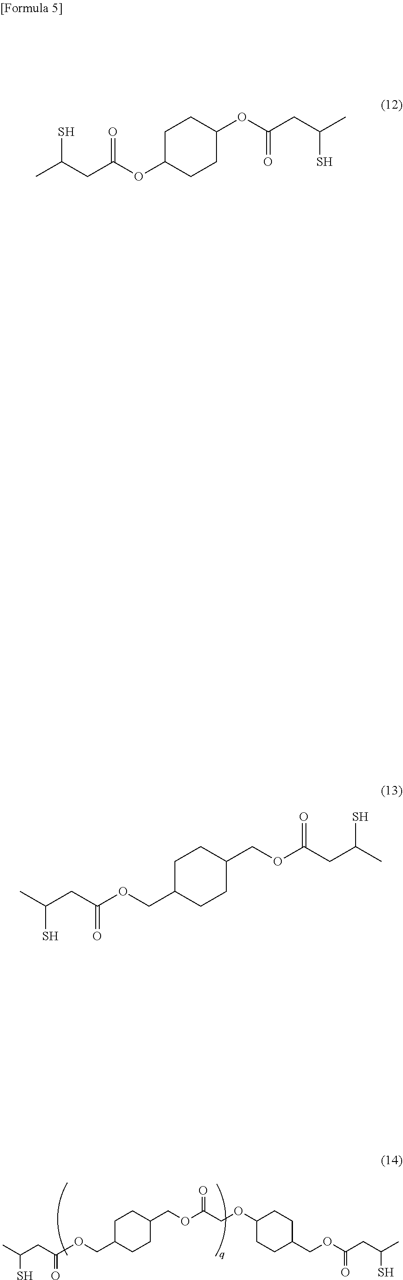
O(CC1CCC(COC(COC2CCC(COC(CC(C)S)=O)CC2)=O)CC1)C(CC(S)C)=O.CC(CC(OCC1CCC(COC(CC(C)S)=O)CC1)=O)S.CC(CC(OC1CCC(OC(CC(C)S)=O)CC1)=O)S
